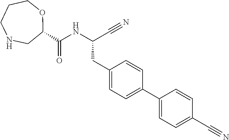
O1CCCNCC1C(NC(C#N)CC1=CC=C(C2=CC=C(C#N)C=C2)C=C1)=O
